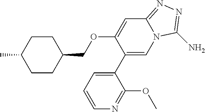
C1CC(COC2=CC3=NN=C(N)N3C=C2C2=CC=CN=C2OC)CCC1C
